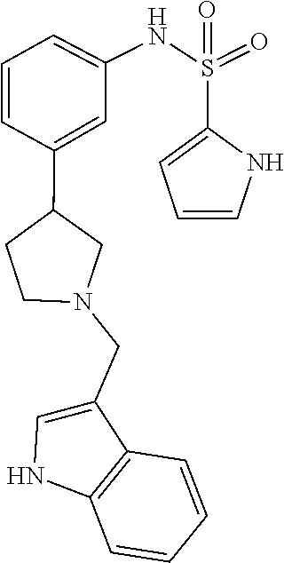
C1(CN2CC(C3=CC(NS(=O)(=O)C4=CC=CN4)=CC=C3)CC2)=CNC2=C1C=CC=C2
